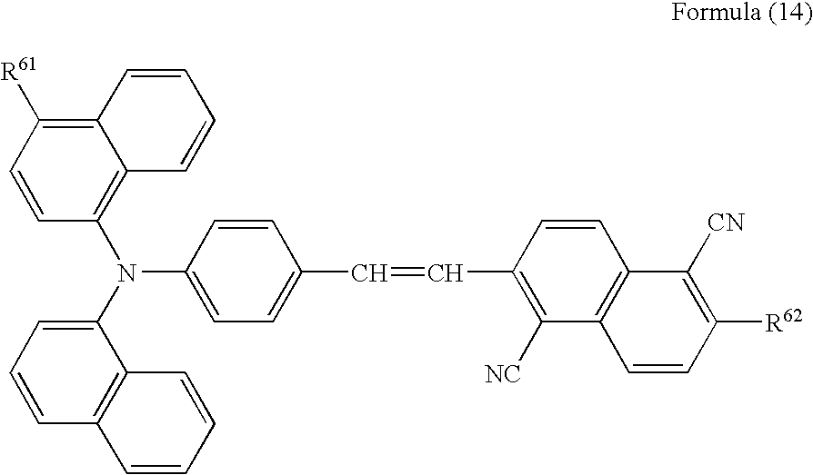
C1=CC(N(C2=CC=CC3=C2C=CC=C3)C2=CC=C(C=CC3=C([NC])C4=C(C=C3)C([CN])=C([R62])C=C4)C=C2)=C2C(=C1[R61])C=CC=C2
